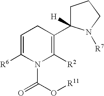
[R6]C1=CCC(C2([H])CCCN2[R7])=C([R2])N1C(O[R11])=O
